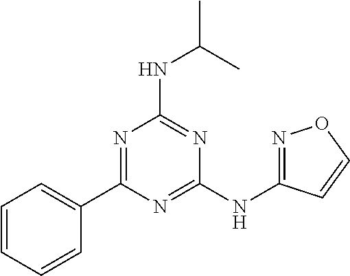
C1(C2=NC(NC(C)C)=NC(NC3=NOC=C3)=N2)=CC=CC=C1
